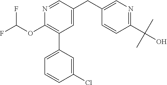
C1(OC(F)F)=C(C2=CC=CC(Cl)=C2)C=C(CC2=CN=C(C(O)(C)C)C=C2)C=N1
